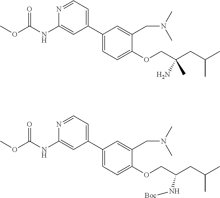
N1=CC=C(C2=CC=C(OCC(CC(C)C)(N)C)C(CN(C)C)=C2)C=C1NC(OC)=O.N1=CC=C(C2=CC=C(OCC(CC(C)C)N[Boc])C(CN(C)C)=C2)C=C1NC(OC)=O
